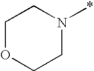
C1OCCN(*)C1
